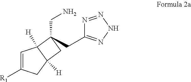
C1=C([R1])CC2([H])C1([H])C(CC1=NNN=N1)(CN)C2
